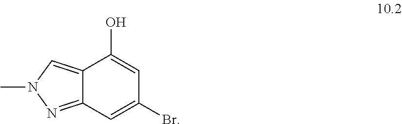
C12=CN(C)N=C1C=C(Br)C=C2O
